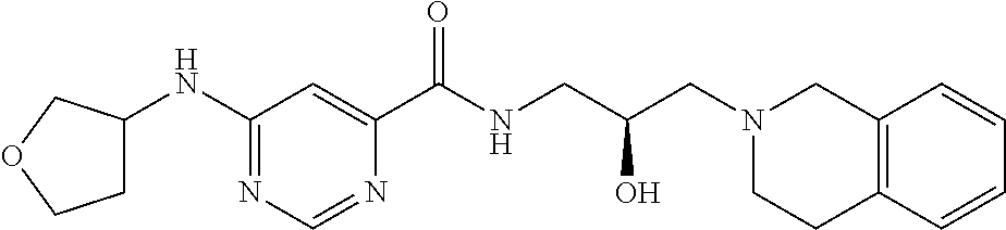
N1=C(NC2CCOC2)C=C(C(NCC(CN2CC3=C(CC2)C=CC=C3)O)=O)N=C1
